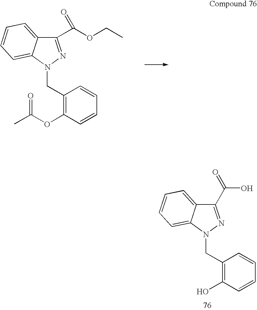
C1(C(=O)OCC)=NN(CC2=C(OC(C)=O)C=CC=C2)C2=CC=CC=C12.C1(C(O)=O)=NN(CC2=C(O)C=CC=C2)C2=CC=CC=C12
